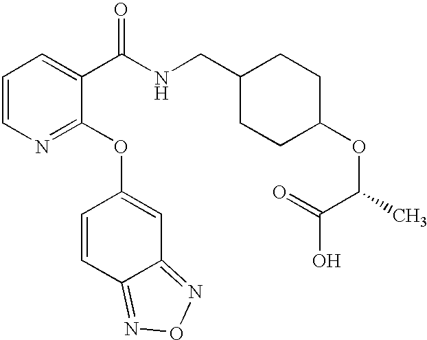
C1=CN=C(OC2=CC3=NON=C3C=C2)C(C(NCC2CCC(OC(C)C(=O)O)CC2)=O)=C1
